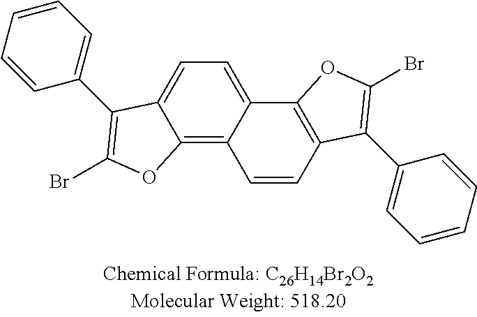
C12=C3C(=CC=C1C(C1=CC=CC=C1)=C(Br)O2)C1=C(C=C3)C(C2=CC=CC=C2)=C(Br)O1
